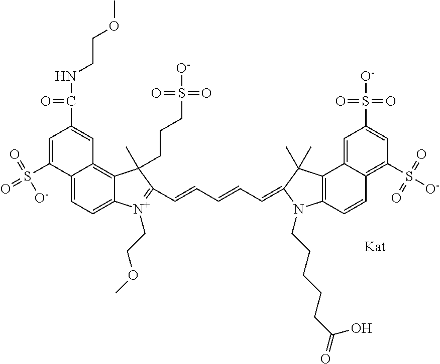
C12=CC=C3C(=C1C=C(C(NCCOC)=O)C=C2S(=O)(=O)[O-])C(CCCS(=O)(=O)[O-])(C)C(C=CC=CC=C1C(C)(C)C2=C(C=CC4=C(S([O-])(=O)=O)C=C(S([O-])(=O)=O)C=C42)N1CCCCCC(=O)O)=[N+]3CCOC
